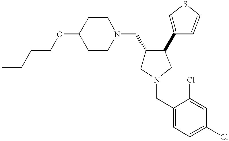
C1(OCCCC)CCN(CC2CN(CC3=CC=C(Cl)C=C3Cl)CC2C2=CSC=C2)CC1
